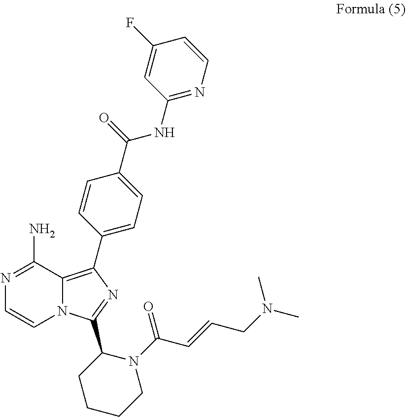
N1=C(N)C2=C(C3=CC=C(C(=O)NC4=NC=CC(F)=C4)C=C3)N=C(C3CCCCN3C(C=CCN(C)C)=O)N2C=C1
